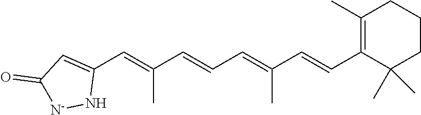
C1(C=C(C=CC=C(C=CC2=C(C)CCCC2(C)C)C)C)=CC(=O)[N-]N1
